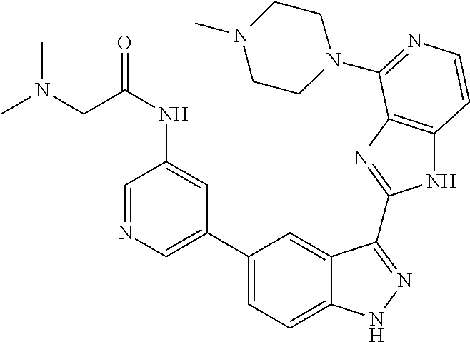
C1(C2=CC=C3C(=C2)C(C2=NC4=C(N2)C=CN=C4N2CCN(C)CC2)=NN3)=CN=CC(NC(CN(C)C)=O)=C1
